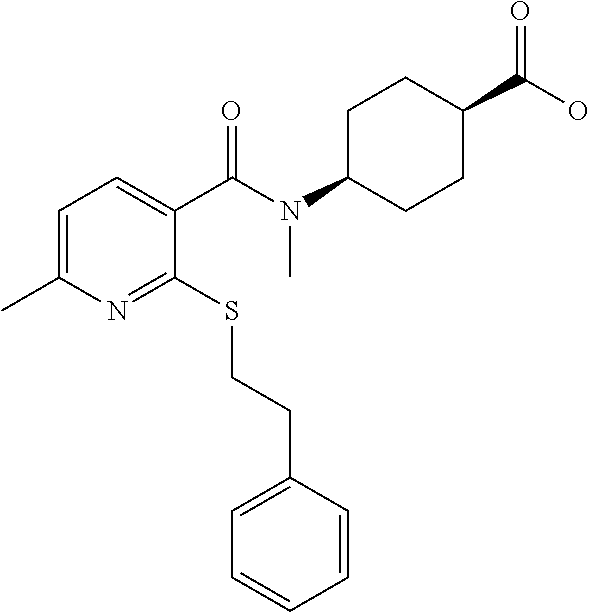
C1=C(C)N=C(SCCC2=CC=CC=C2)C(C(=O)N(C)C2CCC(C(O)=O)CC2)=C1
